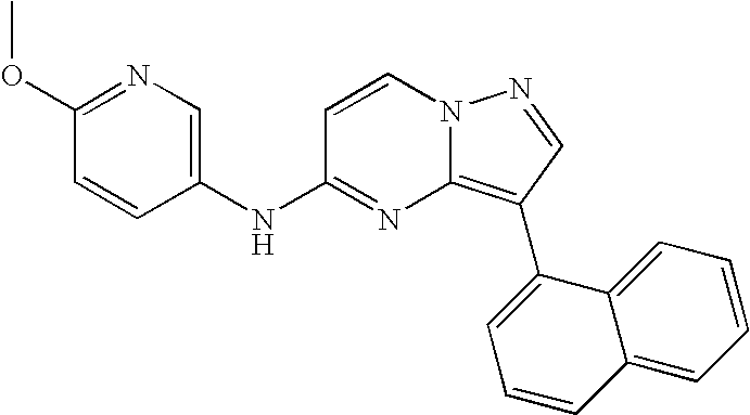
C1(OC)=NC=C(NC2=NC3=C(C4=CC=CC5=CC=CC=C45)C=NN3C=C2)C=C1
